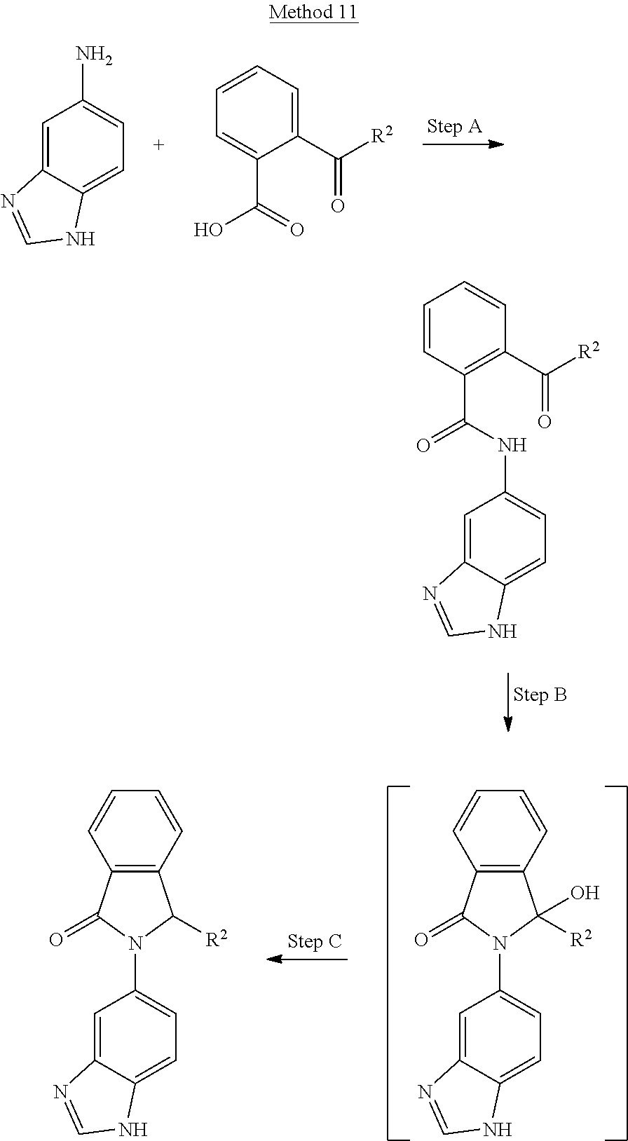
C1=C2C(=CC=C1N)NC=N2.C1(C([R2])=O)=CC=CC=C1C(=O)O.C1=C2C(=CC=C1NC(=O)C1=C(C([R2])=O)C=CC=C1)NC=N2.C1=C2C(=CC=C1N1C([R2])(O)C3=C(C1=O)C=CC=C3)NC=N2.C1=C2C(=CC=C1N1C([R2])C3=C(C1=O)C=CC=C3)NC=N2
